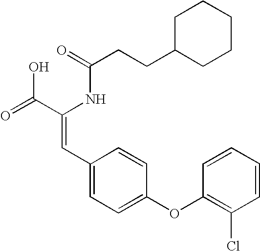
C(=O)(NC(C(=O)O)=CC1=CC=C(OC2=C(Cl)C=CC=C2)C=C1)CCC1CCCCC1
